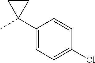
C1(C2(C)CC2)=CC=C(Cl)C=C1
